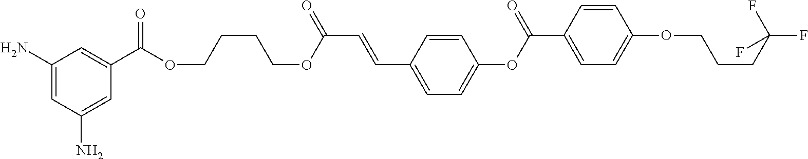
C1=CC(C=CC(OCCCCOC(C2=CC(N)=CC(N)=C2)=O)=O)=CC=C1OC(=O)C1=CC=C(OCCCC(F)(F)F)C=C1
